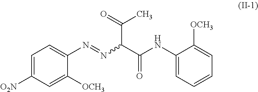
C1=C([O2N])C=C([OCH3])C(N=NC(C(NC2=CC=CC=C2[OCH3])=O)C(=O)C)=C1
